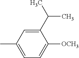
C1(C(C)C)=CC(C)=CC=C1[OCH3]
